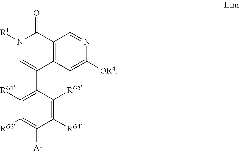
N1=CC2=C(C(C3=C([RG1])C([RG2])=C([A1])C([RG4])=C3[RG5])=CN([R1])C2=O)C=C1[OR4]
